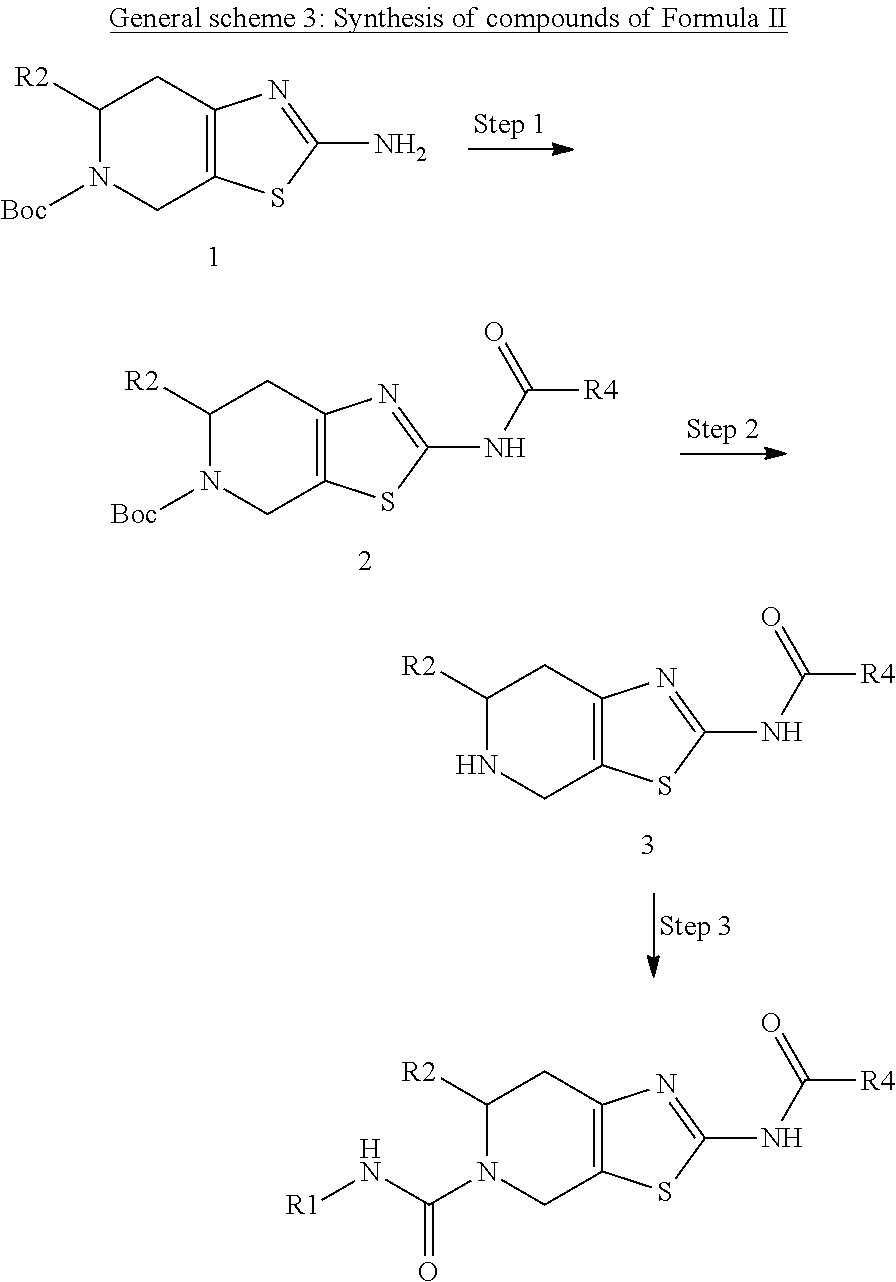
C1([R2])N(C(=O)N[R1])CC2=C(C1)N=C(NC(=O)[R4])S2.C1([R2])N([Boc])CC2=C(C1)N=C(N)S2.C1([R2])N([Boc])CC2=C(C1)N=C(NC(=O)[R4])S2.C1([R2])NCC2=C(C1)N=C(NC(=O)[R4])S2
